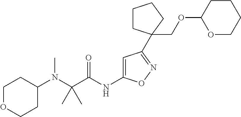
C(C(NC1=CC(C2(COC3OCCCC3)CCCC2)=NO1)=O)(N(C1CCOCC1)C)(C)C
